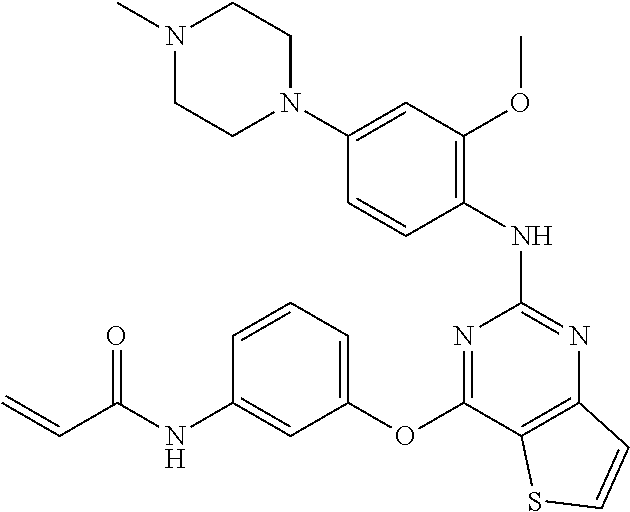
N1(C)CCN(C2=CC(OC)=C(NC3=NC4=C(C(OC5=CC=CC(NC(C=C)=O)=C5)=N3)SC=C4)C=C2)CC1
